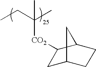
CCC(C)([CO2]C1CC2CCC1C2)C
